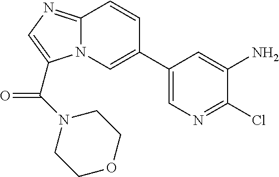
N12C(=NC=C1C(=O)N1CCOCC1)C=CC(C1=CN=C(Cl)C(N)=C1)=C2
